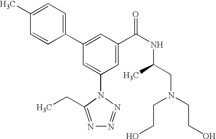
C1(C2=CC(C(NC(CN(CCO)CCO)C)=O)=CC(N3C(CC)=NN=N3)=C2)=CC=C(C)C=C1
